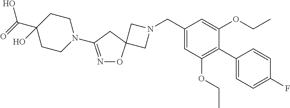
C1N(CC2=CC(OCC)=C(C3=CC=C(F)C=C3)C(OCC)=C2)CC12ON=C(N1CCC(C(=O)O)(O)CC1)C2
